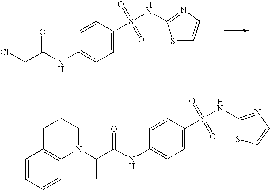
S1C=CN=C1NS(=O)(C1=CC=C(NC(C(Cl)C)=O)C=C1)=O.N1(C(C(NC2=CC=C(S(NC3=NC=CS3)(=O)=O)C=C2)=O)C)CCCC2=C1C=CC=C2
